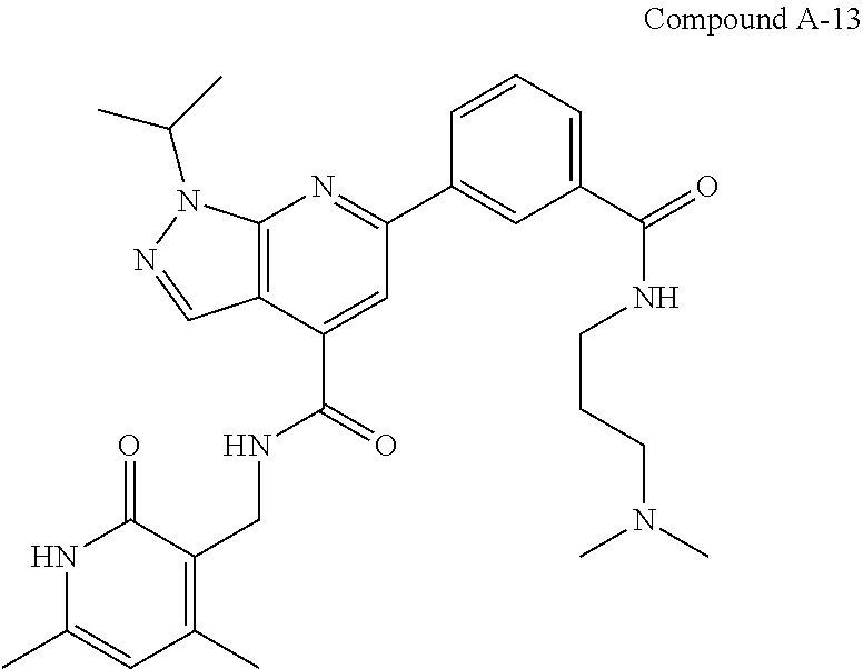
N1C(C)=CC(C)=C(CNC(C2=CC(C3=CC(C(=O)NCCCN(C)C)=CC=C3)=NC3=C2C=NN3C(C)C)=O)C1=O
